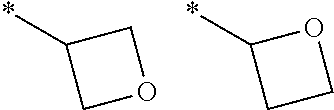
C1OCC1*.C1COC1*
